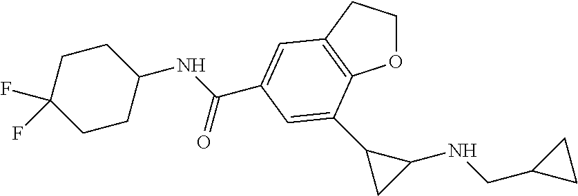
O1CCC2=C1C(C1CC1NCC1CC1)=CC(C(NC1CCC(F)(F)CC1)=O)=C2
